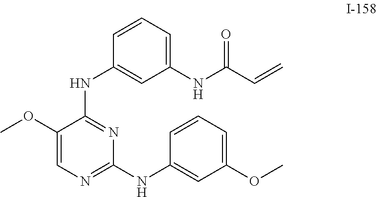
C1=C(OC)C(NC2=CC(NC(C=C)=O)=CC=C2)=NC(NC2=CC(OC)=CC=C2)=N1
